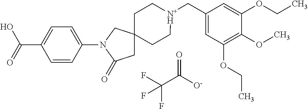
FC(C([O-])=O)(F)F.C1C[N+H](CC2=CC(OCC)=C(OC)C(OCC)=C2)CCC12CC(=O)N(C1=CC=C(C(O)=O)C=C1)C2
